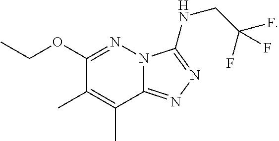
C1(OCC)=NN2C(=NN=C2NCC(F)(F)F)C(C)=C1C
